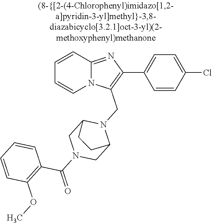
N12C(=NC(C3=CC=C(Cl)C=C3)=C1CN1C3CN(C(=O)C4=C(OC)C=CC=C4)CC1CC3)C=CC=C2
